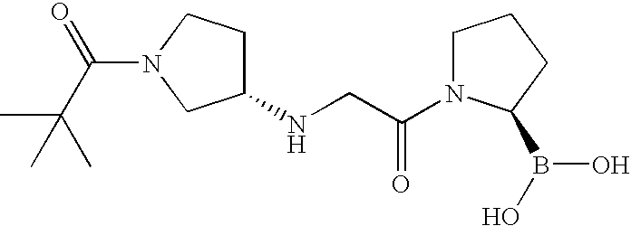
C1(NCC(N2CCCC2B(O)O)=O)CCN(C(C(C)(C)C)=O)C1
